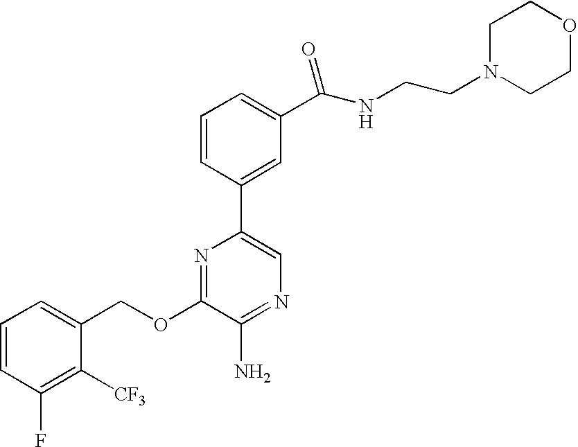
C1=CC=C(COC2=NC(C3=CC(C(NCCN4CCOCC4)=O)=CC=C3)=CN=C2N)C([CF3])=C1F
